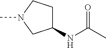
C1(NC(C)=O)CCN(C)C1
